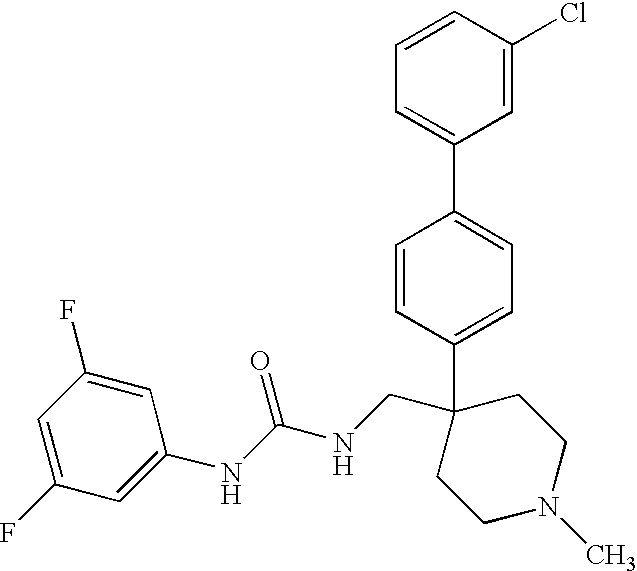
C1=C(C2(CNC(NC3=CC(F)=CC(F)=C3)=O)CCN(C)CC2)C=CC(C2=CC=CC(Cl)=C2)=C1
